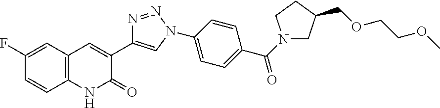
C1(F)=CC2=C(C=C1)NC(=O)C(C1=CN(C3=CC=C(C(N4CC(COCCOC)CC4)=O)C=C3)N=N1)=C2
